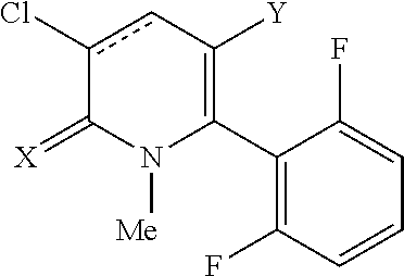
C1(C2=C([Y])cc(Cl)C(=[X])N2[Me])=C(F)C=CC=C1F
